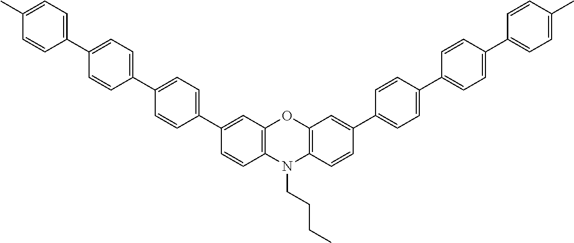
C1(C2=CC=C(C3=CC=C(C4=CC=C(C)C=C4)C=C3)C=C2)=CC2=C(C=C1)N(CCCC)C1=C(O2)C=C(C2=CC=C(C3=CC=C(C4=CC=C(C)C=C4)C=C3)C=C2)C=C1
